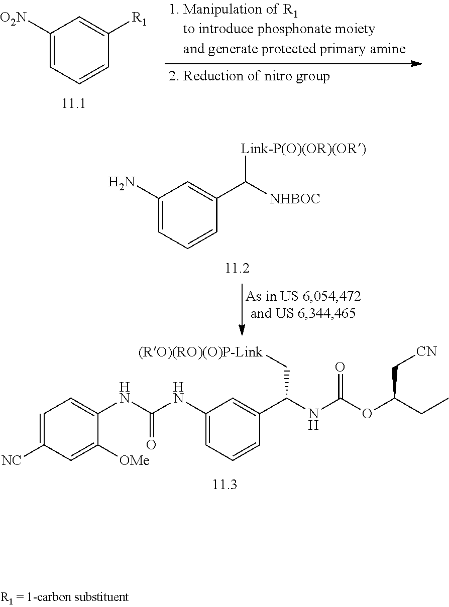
C1([O2N])=CC=CC([R1])=C1.C1(N)=CC=CC(C([NHBOC])[Link-P(O)(OR)(OR)])=C1.C1=C([NC])C=C([OMe])C(NC(NC2=CC=CC(C(NC(OC(CC)C[CN])=O)C[(RO)(RO)(O)P-Link])=C2)=O)=C1
